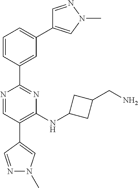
N1=CC(C2=CN(C)N=C2)=C(NC2CC(CN)C2)N=C1C1=CC(C2=CN(C)N=C2)=CC=C1
